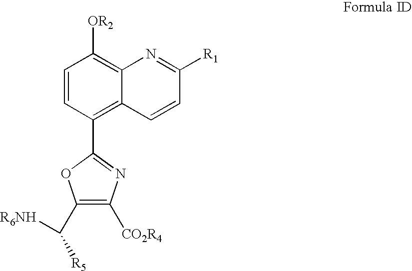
C1=CC(C2=NC([CO2R4])=C(C([R5])[R6NH])O2)=C2C(=C1[OR2])N=C([R1])C=C2
